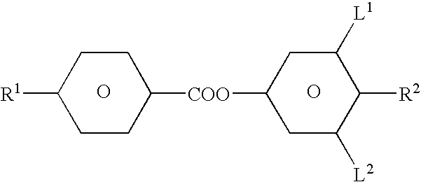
O.[R1]C1CCC([COO]C2CC([L2])C([R2])C([L1])C2)CC1.O
